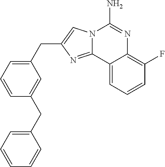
N12C(=NC(CC3=CC=CC(CC4=CC=CC=C4)=C3)=C1)C1=CC=CC(F)=C1N=C2N
